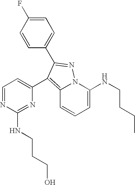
C12=C(C3=CC=NC(NCCCO)=N3)C(C3=CC=C(F)C=C3)=NN1C(NCCCC)=CC=C2
